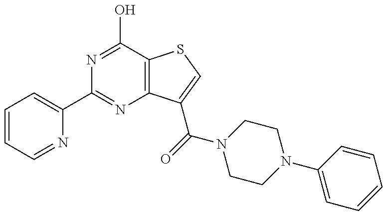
C1(C2=NC3=C(C(O)=N2)SC=C3C(=O)N2CCN(C3=CC=CC=C3)CC2)=CC=CC=N1
